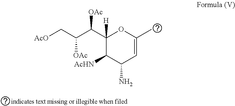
C1(C(C([OAc])C[AcO])[OAc])([H])C([AcHN])C(N)C=C(C)O1
